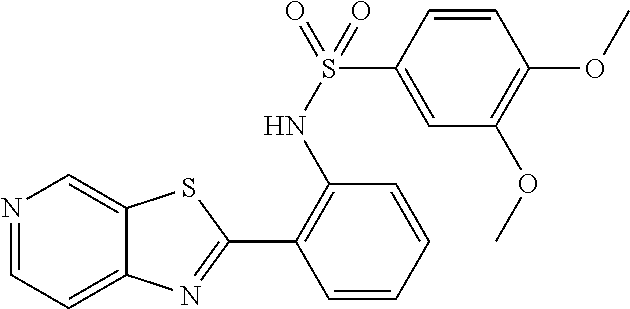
C1(NS(C2=CC(OC)=C(OC)C=C2)(=O)=O)=C(C2=NC3=CC=NC=C3S2)C=CC=C1
